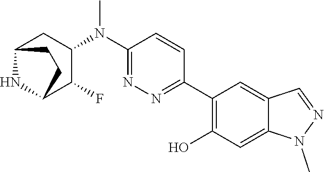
C1(N(C2=NN=C(C3=C(O)C=C4C(=C3)C=NN4C)C=C2)C)CC2NC(C1F)CC2
